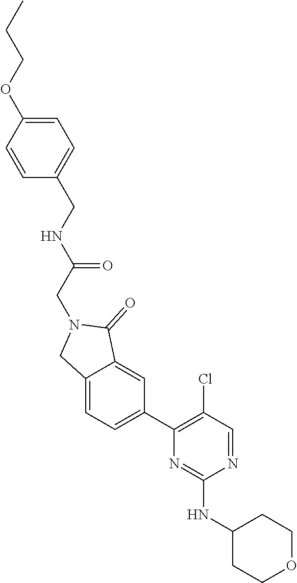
N1=CC(Cl)=C(C2=CC=C3C(=C2)C(=O)N(CC(=O)NCC2=CC=C(OCCC)C=C2)C3)N=C1NC1CCOCC1
